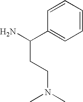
C1=CC=CC=C1C(N)CCN(C)C
